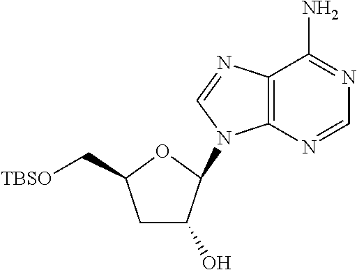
[TBSO]CC1CC(O)C(N2C3=C(C(N)=NC=N3)N=C2)O1
